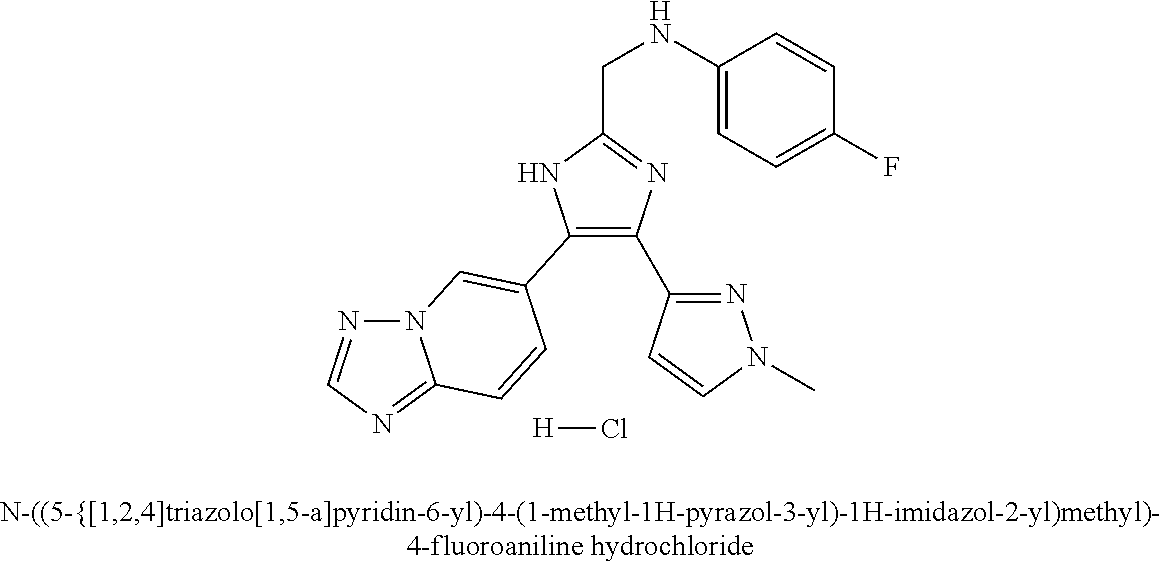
C1(C2=CN3N=CN=C3C=C2)=C(C2=NN(C)C=C2)N=C(CNC2=CC=C(F)C=C2)N1.[H]Cl
